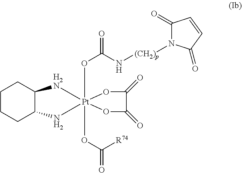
C12C(N[Pt]3(OC(N[(CH2)p]N4C(=O)C=CC4=O)=O)(OC(=O)[R74])([H2N]1)OC(=O)C(=O)O3)CCCC2
